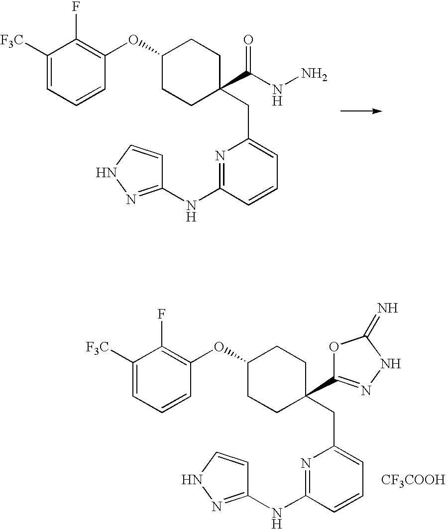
C1([F3C])=CC=CC(OC2CCC(C(NN)=O)(CC3=CC=CC(NC4=NNC=C4)=N3)CC2)=C1F.C1([F3C])=CC=CC(OC2CCC(C3=NNC(=N)O3)(CC3=CC=CC(NC4=NNC=C4)=N3)CC2)=C1F.[CF3COOH]
